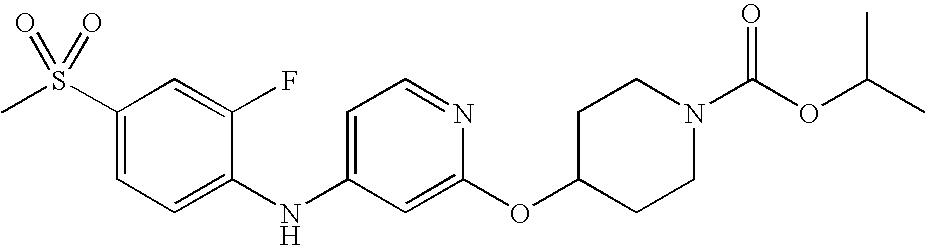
C1(S(C)(=O)=O)=CC=C(NC2=CC=NC(OC3CCN(C(OC(C)C)=O)CC3)=C2)C(F)=C1
